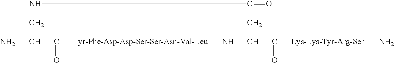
NC1C(=O)[Tyr-Phe-Asp-Asp-Ser-Ser-Asn-Val-Leu]NC(C([Lys-Lys-Tyr-Arg-Ser]N)=O)CC(=O)NC1
